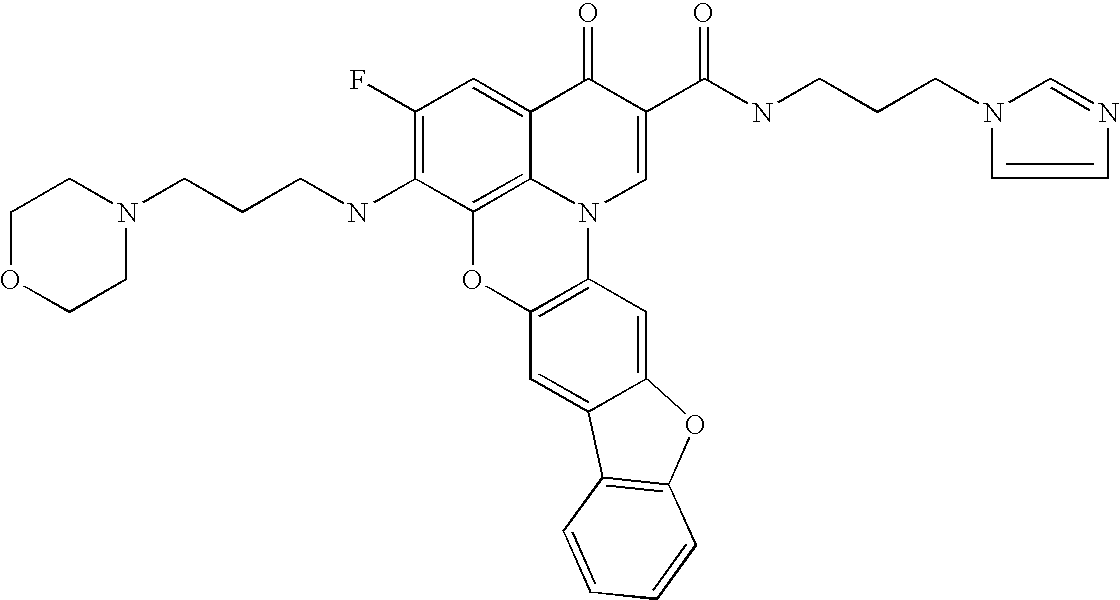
C1(F)=C(NCCCN2CCOCC2)C2=C3C(=C1)C(=O)C(C(=O)NCCCN1C=NC=C1)=CN3C1=C(O2)C=C2C(=C1)OC1=C2C=CC=C1
